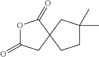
O1C(=O)CC2(C1=O)CCC(C)(C)C2
